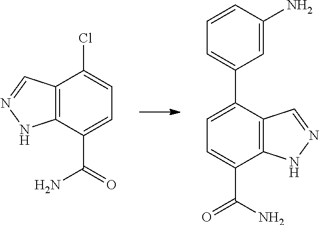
C1=C(Cl)C2=C(C(C(=O)N)=C1)NN=C2.C1=C(C2=CC=CC(N)=C2)C2=C(C(C(=O)N)=C1)NN=C2
